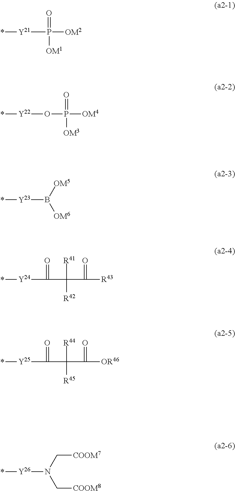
*[Y21]P([OM2])(=O)[OM1].[Y22](OP([OM4])(=O)[OM3])*.[Y23](B([OM6])[OM5])*.[Y24](C(C(C([R43])=O)([R41])[R42])=O)*.[Y25](C(C(C([OR46])=O)([R44])[R45])=O)*.[Y26](N(C[COOM8])C[COOM7])*
